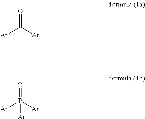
O=C([Ar])[Ar].O=P([Ar])([Ar])[Ar]
